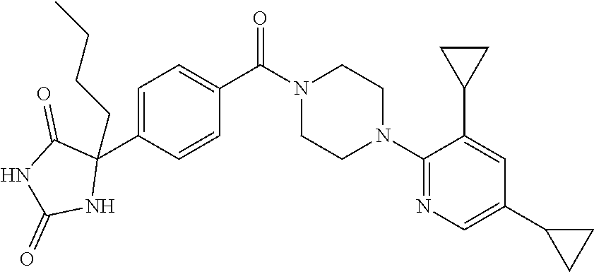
C1=C(C2(CCCC)C(=O)NC(=O)N2)C=CC(C(N2CCN(C3=NC=C(C4CC4)C=C3C3CC3)CC2)=O)=C1
